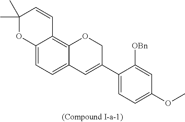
C12=CC=C3C(=C1C=CC(C)(C)O2)OCC(C1=CC=C(OC)C=C1[OBn])=C3
